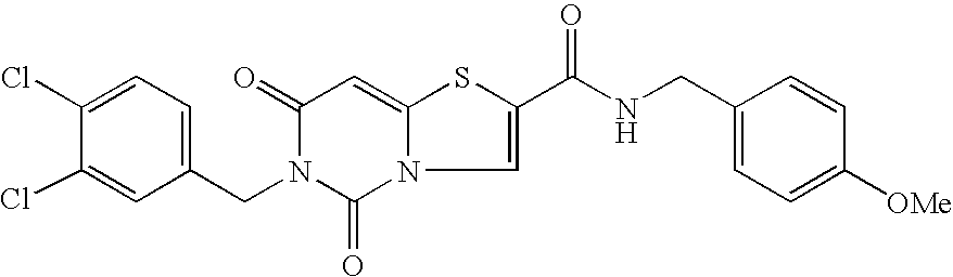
C1=C(CN2C(=O)C=C3N(C2=O)C=C(C(NCC2=CC=C([OMe])C=C2)=O)S3)C=C(Cl)C(Cl)=C1
